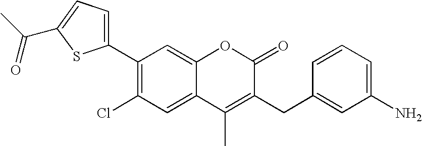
C1(C2=CC=C(C(C)=O)S2)=C(Cl)C=C2C(=C1)OC(=O)C(CC1=CC(N)=CC=C1)=C2C
